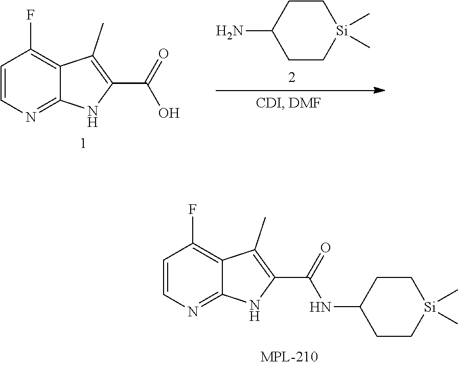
C1=CN=C2C(=C1F)C(C)=C(C(=O)O)N2.C1C[Si](C)(C)CCC1N.C1=CN=C2C(=C1F)C(C)=C(C(=O)NC1CC[Si](C)(C)CC1)N2
